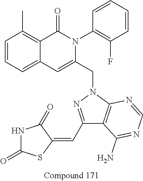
C1=CC=C2C(=C1C)C(=O)N(C1=C(F)C=CC=C1)C(CN1N=C(C=C3C(=O)NC(=O)S3)C3=C1N=CN=C3N)=C2
